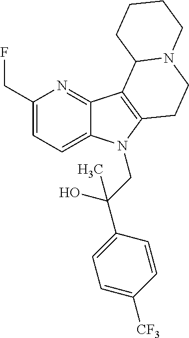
C1(CF)=CC=C2C(=N1)C1=C(N2CC(C2=CC=C([CF3])C=C2)(O)C)CCN2C1CCCC2
